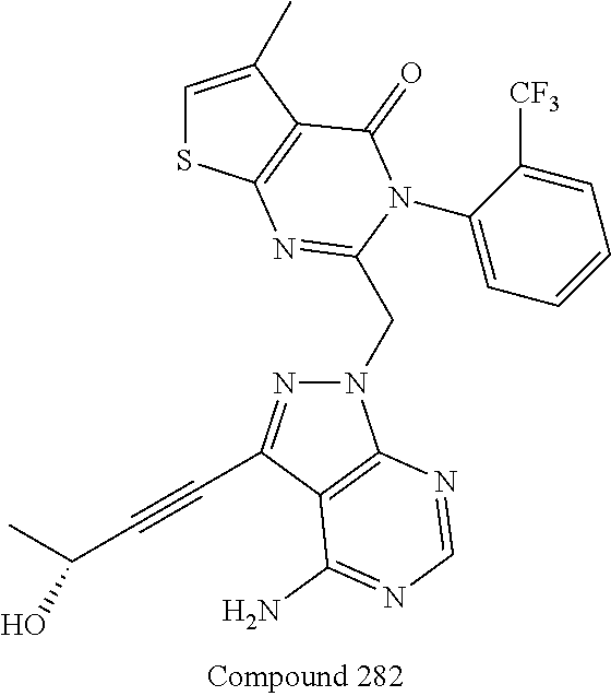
C1=C(C)C2=C(S1)N=C(CN1N=C(C#CC(C)O)C3=C1N=CN=C3N)N(C1=CC=CC=C1[CF3])C2=O
